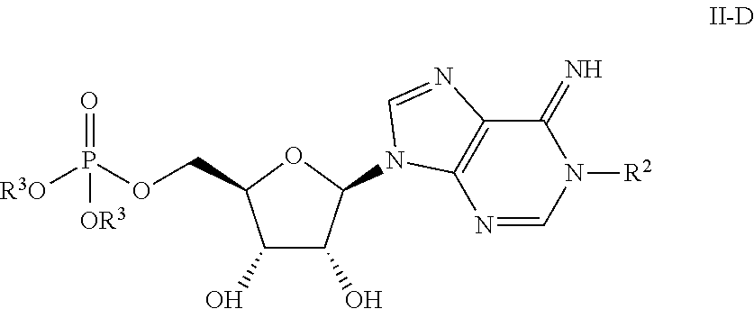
C1(O)C(O)C(N2C3=C(C(=N)N([R2])C=N3)N=C2)OC1COP([R3O])(=O)[OR3]
